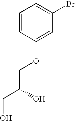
C1=CC(OCC(CO)O)=CC(Br)=C1
